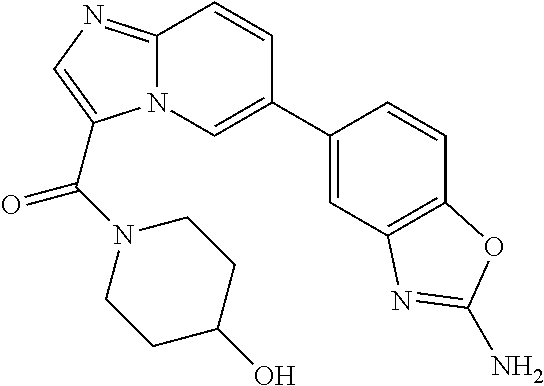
C12=NC=C(C(N3CCC(O)CC3)=O)N1C=C(C1=CC3=C(C=C1)OC(N)=N3)C=C2
